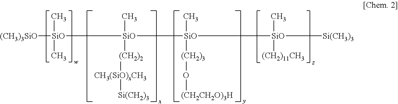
[(CH3)3SiO][SiO](C)(C)[SiO](C)([(CH2)2][CH3(SiO)xCH3][Si(CH2)3])[SiO](C)([(CH2)3]O[(CH2CH2O)3H])[SiO](C)([(CH2)11CH3])[Si(CH3)3]
